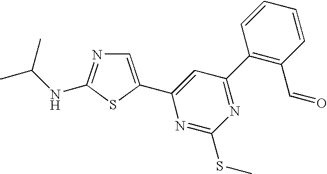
C1=C(C2=CC(C3=C(C=O)C=CC=C3)=NC(SC)=N2)SC(NC(C)C)=N1
